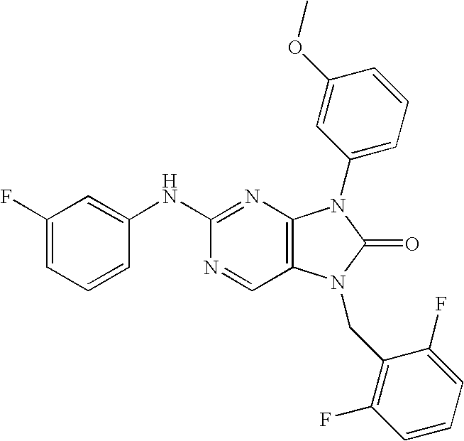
C1(F)=CC=CC(NC2=NC3=C(C=N2)N(CC2=C(F)C=CC=C2F)C(=O)N3C2=CC=CC(OC)=C2)=C1
